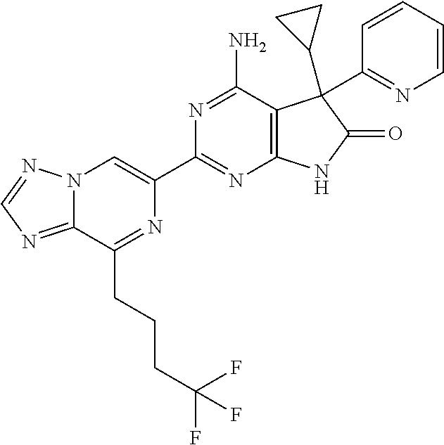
C12=NC=NN1C=C(C1=NC3=C(C(N)=N1)C(C1=NC=CC=C1)(C1CC1)C(=O)N3)N=C2CCCC(F)(F)F
